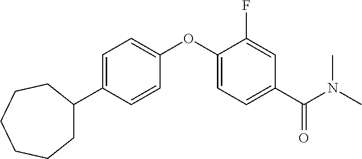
C1=C(C2CCCCCC2)C=CC(OC2=CC=C(C(N(C)C)=O)C=C2F)=C1
